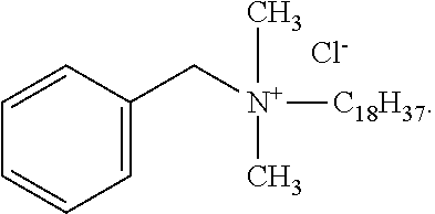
C1=C(C[N+](C)(C)[C18H37])C=CC=C1.[Cl-]
